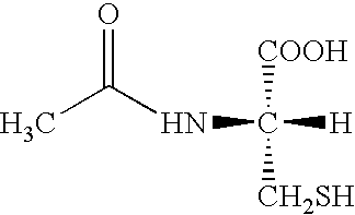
CC(NC([H])([COOH])[CH2SH])=O
